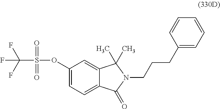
C12=CC(OS(=O)(=O)C(F)(F)F)=CC=C1C(=O)N(CCCC1=CC=CC=C1)C2(C)C
